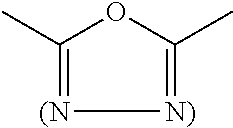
C1(C)=[(N][N)]=C(C)O1
